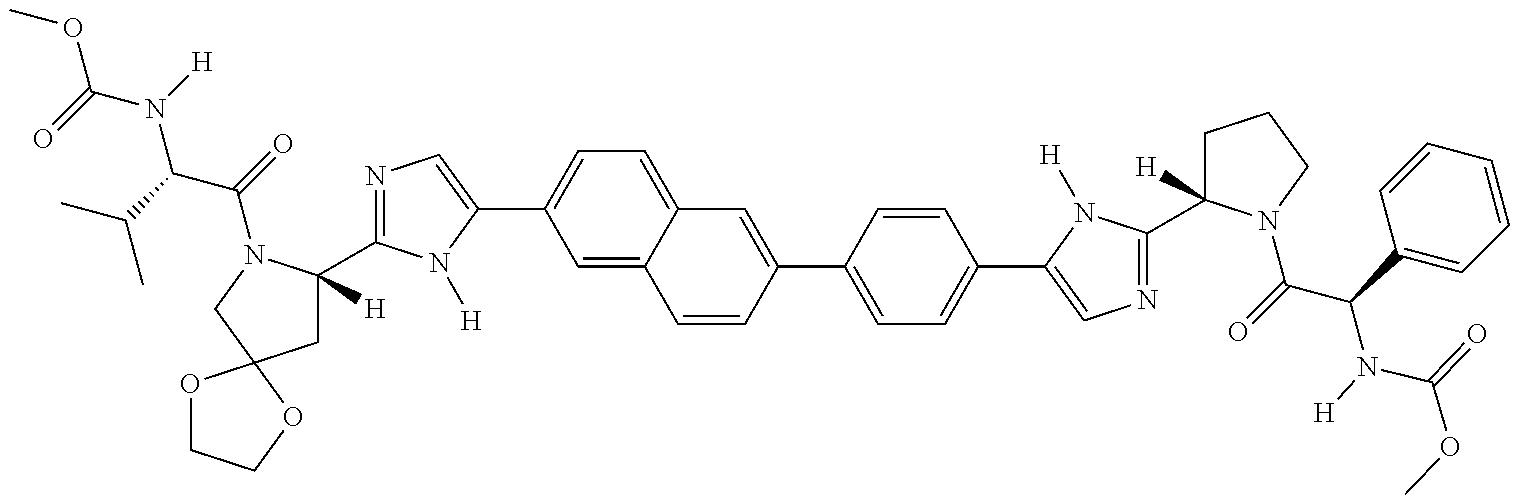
N1=C(C2([H])CC3(CN2C(C(N(C(OC)=O)[H])C(C)C)=O)OCCO3)N([H])C(C2=CC=C3C(=C2)C=CC(C2=CC=C(C4=CN=C(C5([H])CCCN5C(C(N([H])C(=O)OC)C5=CC=CC=C5)=O)N4[H])C=C2)=C3)=C1
